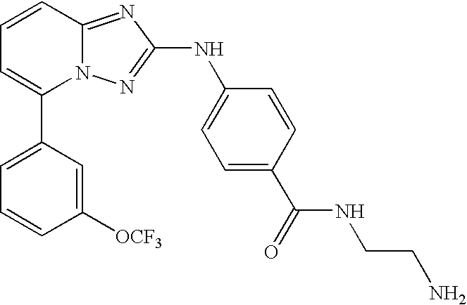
C1(C2=CC=CC3=NC(NC4=CC=C(C(NCCN)=O)C=C4)=NN23)=CC=CC([OCF3])=C1
